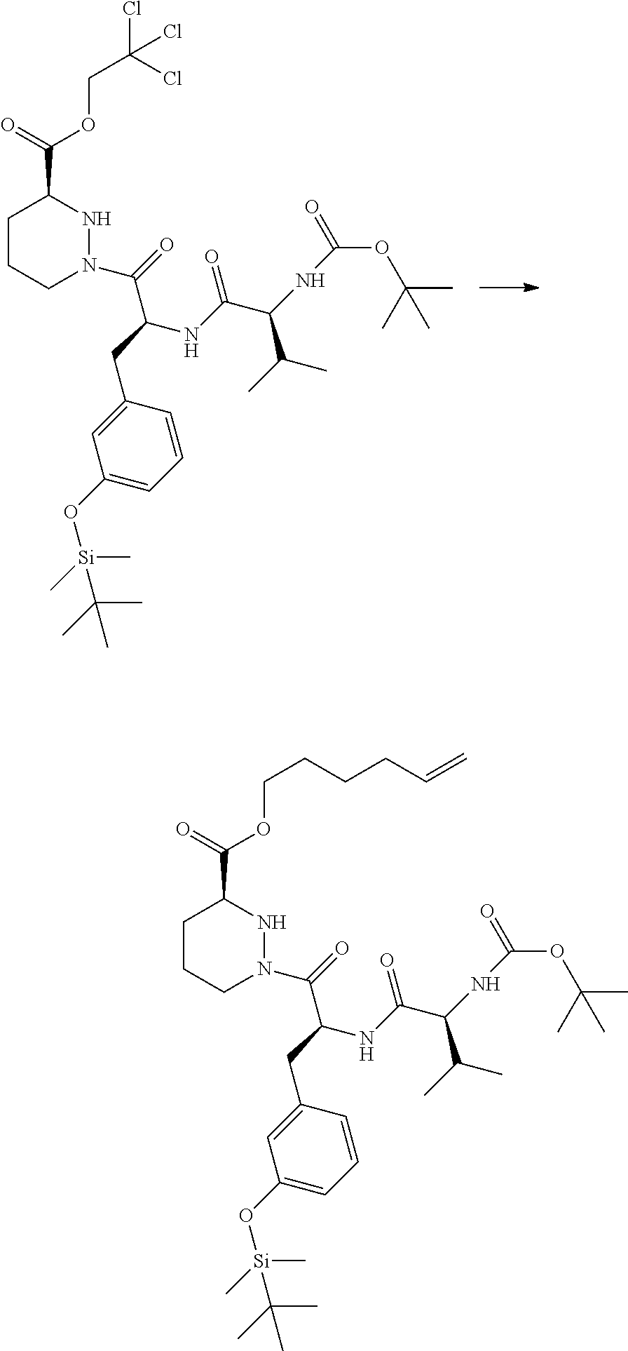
ClC(Cl)(COC(C1CCCN(C(=O)C(NC(C(NC(OC(C)(C)C)=O)C(C)C)=O)CC2=CC(O[Si](C)(C(C)(C)C)C)=CC=C2)N1)=O)Cl.C(CCC=C)COC(C1CCCN(C(=O)C(NC(C(NC(OC(C)(C)C)=O)C(C)C)=O)CC2=CC(O[Si](C)(C(C)(C)C)C)=CC=C2)N1)=O
